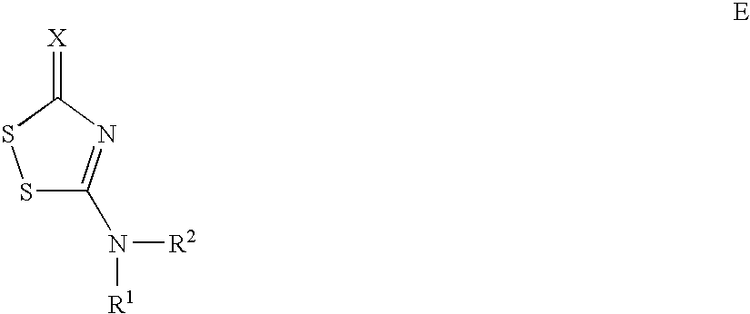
S1C(N([R2])[R1])=NC(=[X])S1
